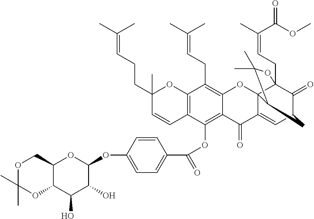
C12=C(C=CC(CCC=C(C)C)(C)O1)C(OC(C1=CC=C(OC3OC4C(C(O)C3O)OC(C)(C)OC4)C=C1)=O)=C1C(=C2CC=C(C)C)OC23C4(CC=C(C)C(OC)=O)C(=O)C(CC2C(C)(C)O4)C=C3C1=O
